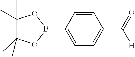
[H]C(C1=CC=C(B2OC(C)(C)C(C)(C)O2)C=C1)=O
